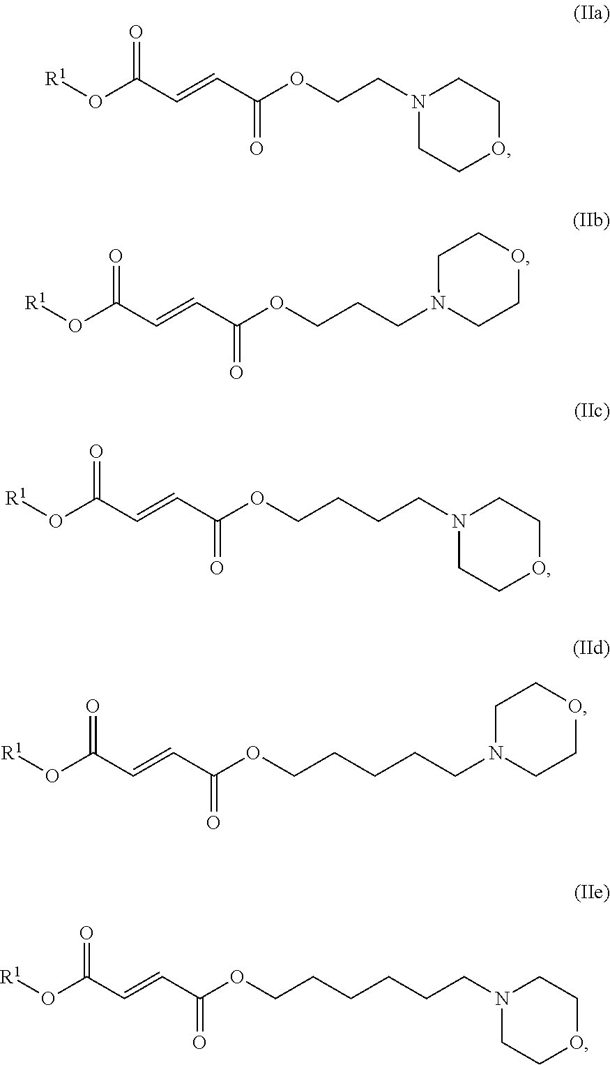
[R1]OC(C=CC(OCCN1CCOCC1)=O)=O.[R1]OC(C=CC(OCCCN1CCOCC1)=O)=O.[R1]OC(C=CC(OCCCCN1CCOCC1)=O)=O.[R1]OC(C=CC(OCCCCCN1CCOCC1)=O)=O.[R1]OC(C=CC(OCCCCCCN1CCOCC1)=O)=O
